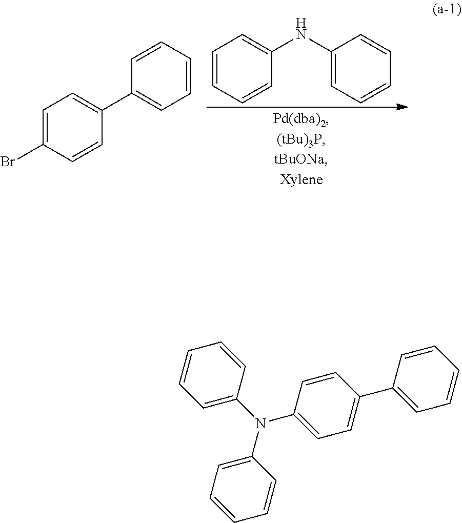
C1=CC=CC(NC2=CC=CC=C2)=C1.C1=C(Br)C=CC(C2=CC=CC=C2)=C1.C1=CC=C(N(C2=CC=CC=C2)C2=CC=C(C3=CC=CC=C3)C=C2)C=C1
